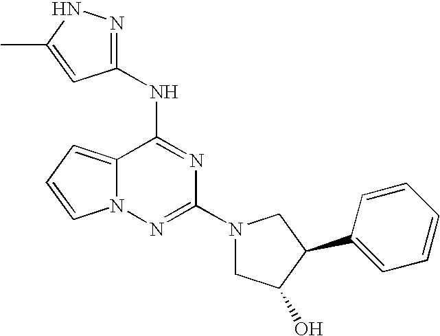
C12=CC=CN1N=C(N1CC(O)C(C3=CC=CC=C3)C1)N=C2NC1=NNC(C)=C1
